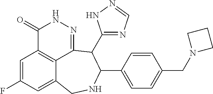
C1=C(F)C=C2C3=C1C(=O)NN=C3C(C1=NC=NN1)C(C1=CC=C(CN3CCC3)C=C1)NC2
